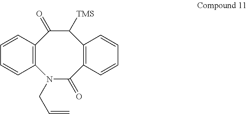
C12=C(C=CC=C1)C(=O)C([TMS])C1=C(C(=O)N2CC=C)C=CC=C1
